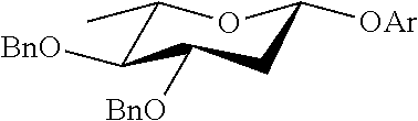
C1(C)C([BnO])C([BnO])CC([OAr])O1
